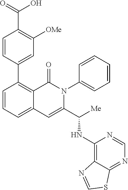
C1(C2=CC([OMe])=C(C(=O)O)C=C2)=C2C(=CC=C1)C=C(C([Me])NC1=C3C(=NC=N1)SC=N3)N(C1=CC=CC=C1)C2=O
